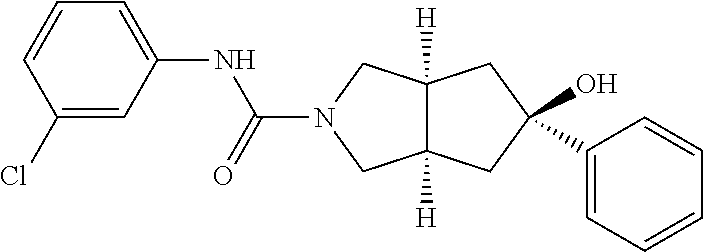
C12([H])C([H])(CC(O)(C3=CC=CC=C3)C1)CN(C(NC1=CC=CC(Cl)=C1)=O)C2
